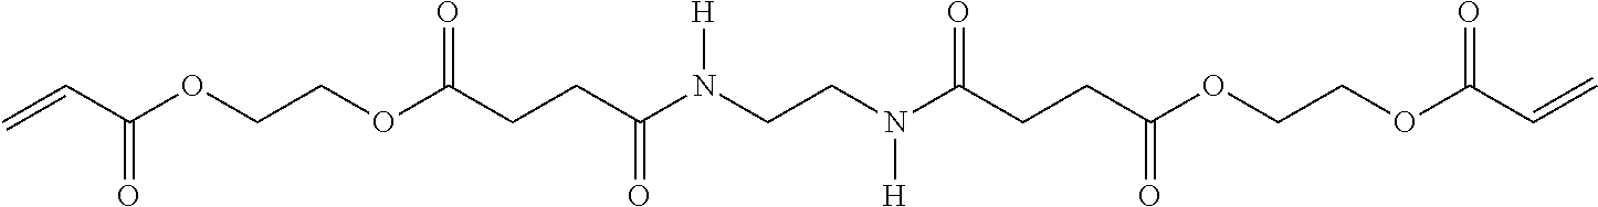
C(C(OCCOC(CCC(N(CCN(C(CCC(OCCOC(C=C)=O)=O)=O)[H])[H])=O)=O)=O)=C
